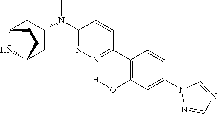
N1(C2=CC(O[H])=C(C3=NN=C(N(C)C4CC5NC(C4)CC5)C=C3)C=C2)N=CN=C1
